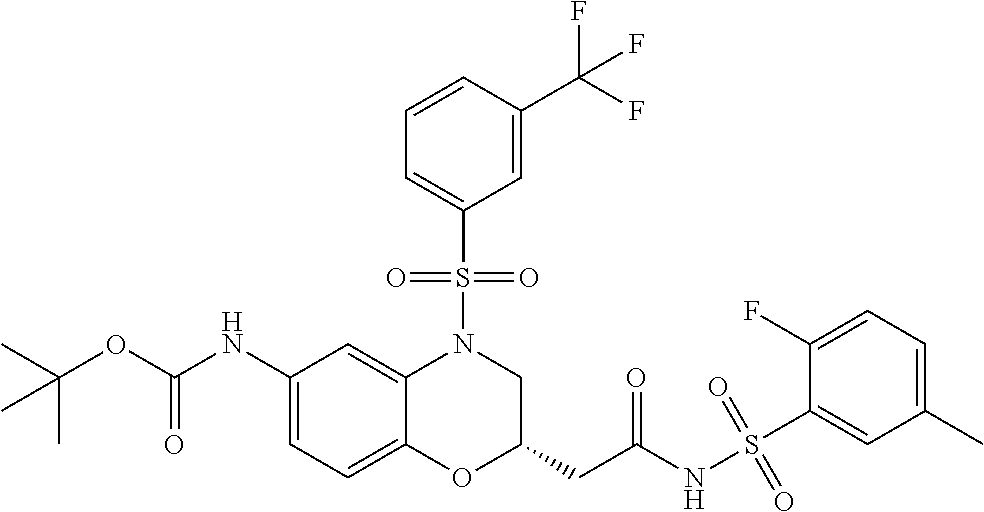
C1(NC(OC(C)(C)C)=O)=CC=C2C(=C1)N(S(C1=CC=CC(C(F)(F)F)=C1)(=O)=O)CC(CC(NS(C1=CC(C)=CC=C1F)(=O)=O)=O)O2
